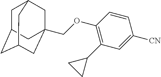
C(OC1=C(C2CC2)C=C([CN])C=C1)C12CC3CC(CC(C1)C3)C2
